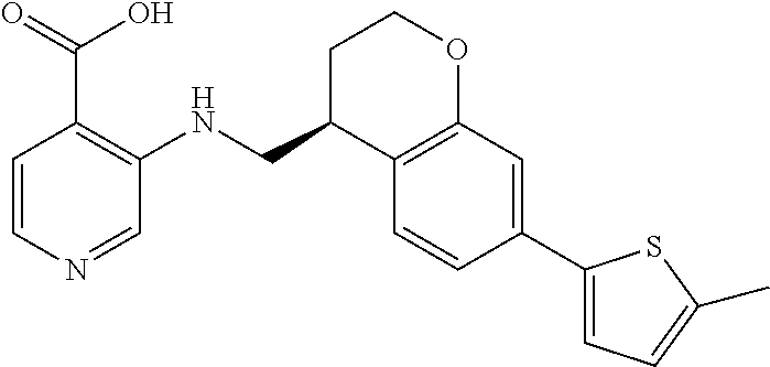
C1=CN=CC(NCC2C3=C(OCC2)C=C(C2=CC=C(C)S2)C=C3)=C1C(=O)O
